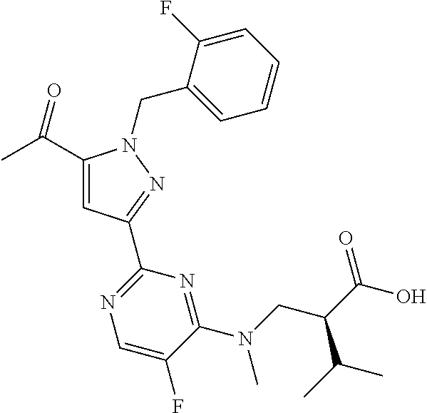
C1(C(C)=O)=CC(C2=NC=C(F)C(N(CC(C(O)=O)C(C)C)C)=N2)=NN1CC1=CC=CC=C1F
